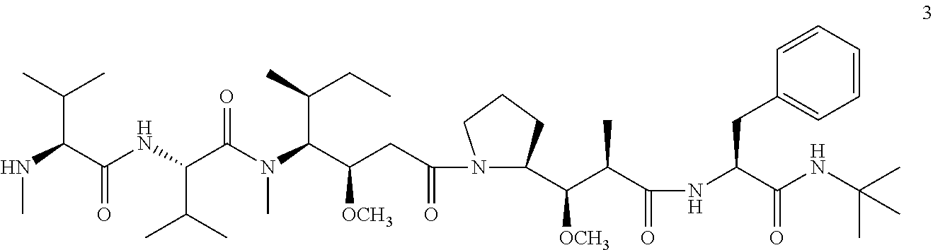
N(C(C(NC(C(N(C(C(CC(N1C(C(C(C(NC(C(NC(C)(C)C)=O)CC2=CC=CC=C2)=O)C)[OCH3])CCC1)=O)[OCH3])C(C)CC)C)=O)C(C)C)=O)C(C)C)C
